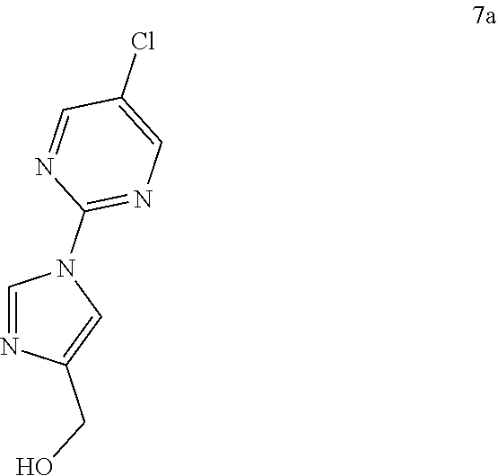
C1=NC(CO)=CN1C1=NC=C(Cl)C=N1
